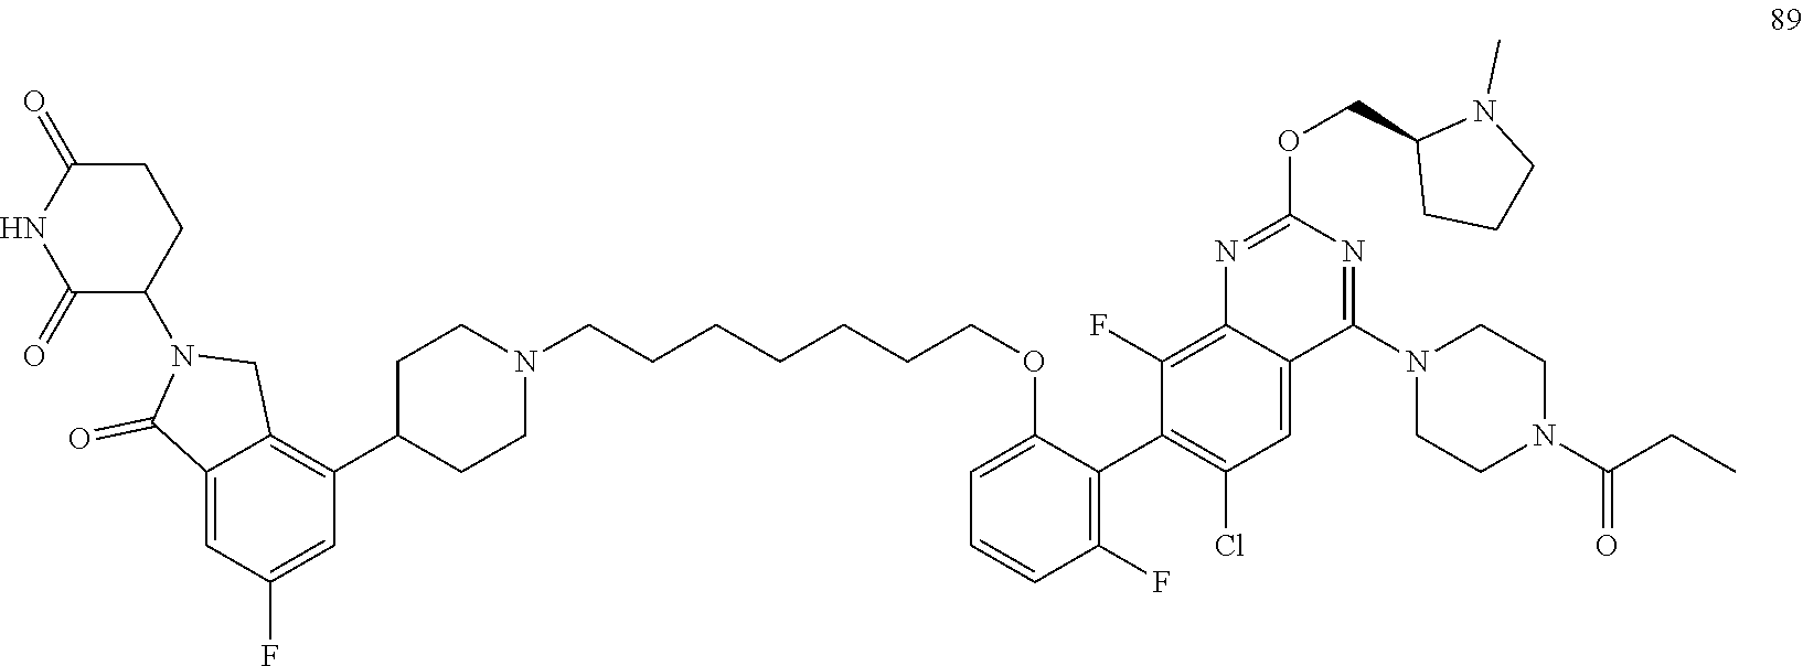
C1=C2C(=O)N(C3C(=O)NC(=O)CC3)CC2=C(C2CCN(CCCCCCCOC3=CC=CC(F)=C3C3=C(Cl)C=C4C(=C3F)N=C(OCC3CCCN3C)N=C4N3CCN(C(=O)CC)CC3)CC2)C=C1F
